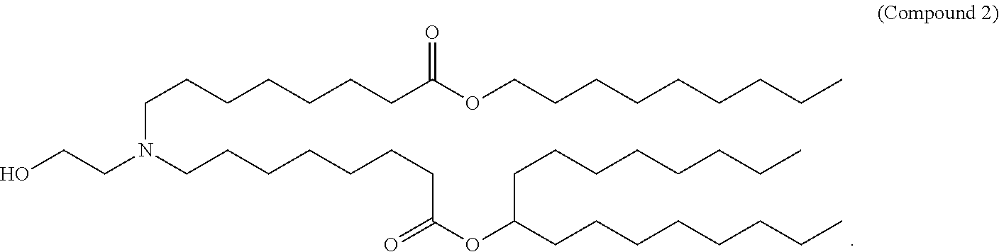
C(CCCCCCC(OCCCCCCCCC)=O)N(CCCCCCCC(=O)OC(CCCCCCCC)CCCCCCCC)CCO
